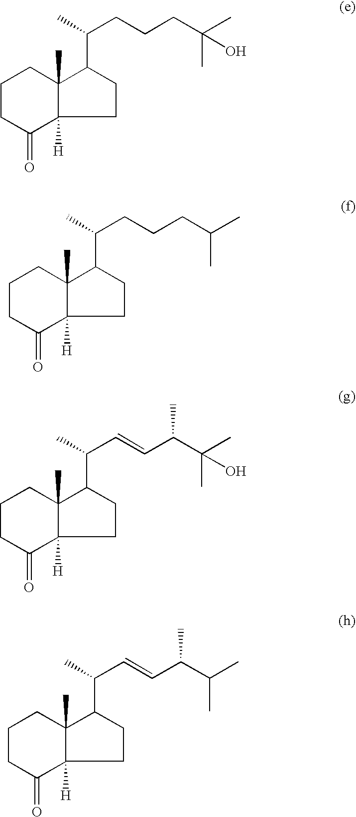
C1CC(=O)C2([H])C(C)(C1)C(C(C)CCCC(C)(C)O)CC2.C1CC(=O)C2([H])C(C)(C1)C(C(C)CCCC(C)C)CC2.C1CC(=O)C2([H])C(C)(C1)C(C(C)C=CC(C(C)(C)O)C)CC2.C1CC(=O)C2([H])C(C)(C1)C(C(C)C=CC(C(C)C)C)CC2
